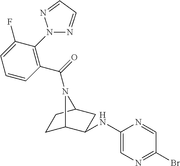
C1=CC(C(=O)N2C3CCC2CC3NC2=CN=C(Br)C=N2)=C(N2N=CC=N2)C(F)=C1
